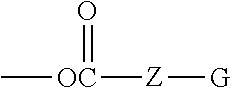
C[OC]([Z][G])=O
